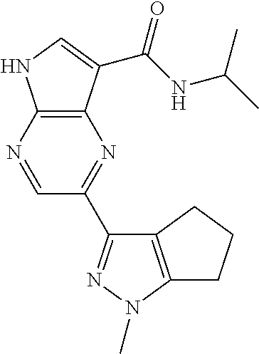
C12=C(C(C(NC(C)C)=O)=CN1)N=C(C1=NN(C)C3=C1CCC3)C=N2
